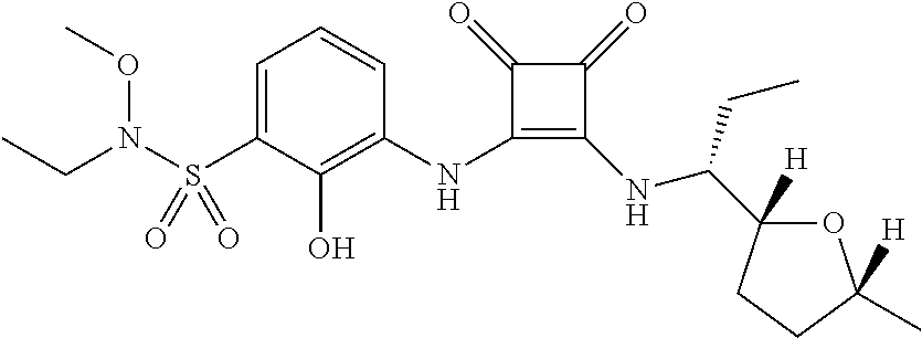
C1=C(S(=O)(=O)N(OC)CC)C(O)=C(NC2=C(NC(CC)C3([H])OC(C)([H])CC3)C(=O)C2=O)C=C1
